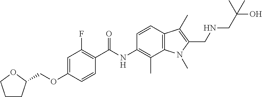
C1CC(COC2=CC(F)=C(C(NC3=C(C)C4=C(C=C3)C(C)=C(CNCC(O)(C)C)N4C)=O)C=C2)OC1
